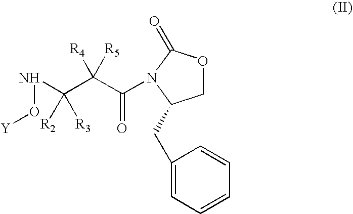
C1OC(=O)N(C(C(C(NO[Y])([R2])[R3])([R5])[R4])=O)C1CC1=CC=CC=C1
